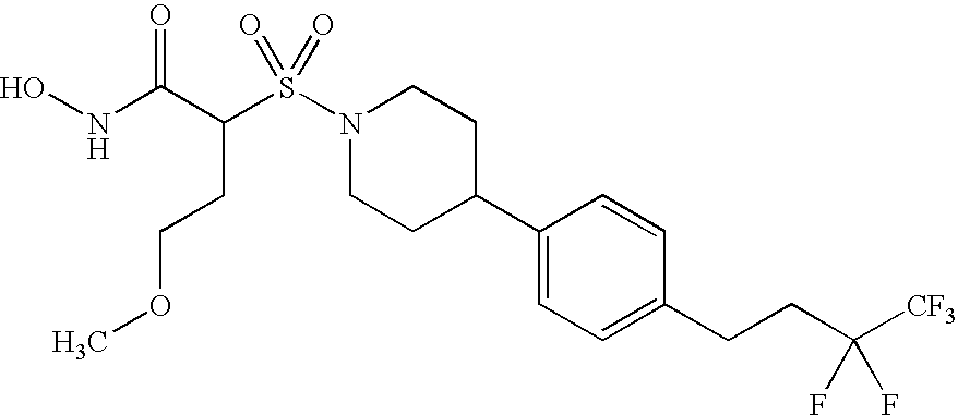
ONC(C(S(N1CCC(C2=CC=C(CCC([CF3])(F)F)C=C2)CC1)(=O)=O)CCOC)=O
